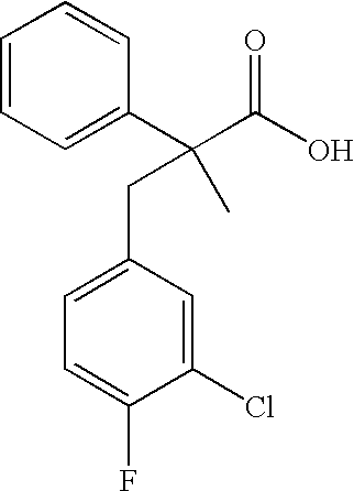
C1=CC=C(C(C(O)=O)(CC2=CC=C(F)C(Cl)=C2)C)C=C1
